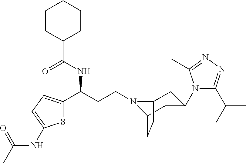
N1(CCC(C2=CC=C(NC(C)=O)S2)NC(C2CCCCC2)=O)C2CC(N3C(C(C)C)=NN=C3C)CC1CC2
